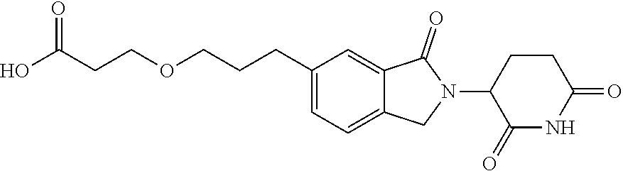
C1C(N2C(=O)C3=CC(CCCOCCC(O)=O)=CC=C3C2)C(=O)NC(=O)C1
